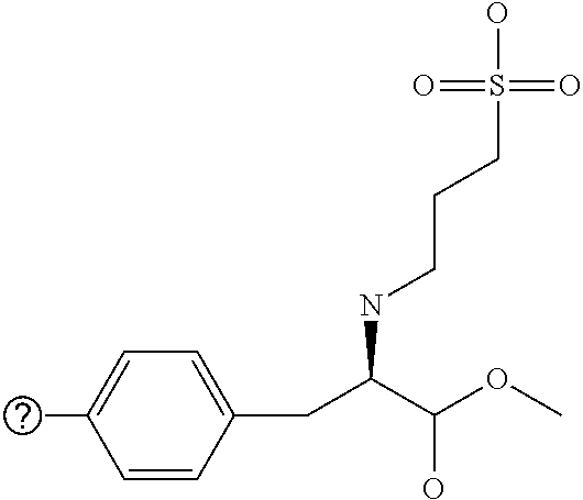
C1=C(N)C=CC(CC(C(OC)O)NCCCS(=O)(=O)O)=C1
